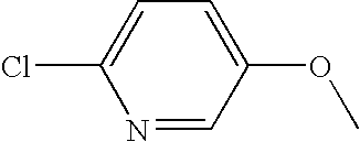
ClC1=CC=C(OC)C=N1
